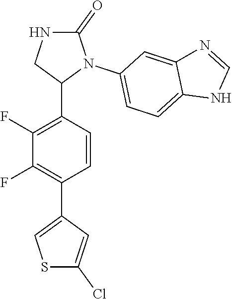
C1(F)=C(C2N(C3=CC=C4C(=C3)N=CN4)C(=O)NC2)C=CC(C2=CSC(Cl)=C2)=C1F
